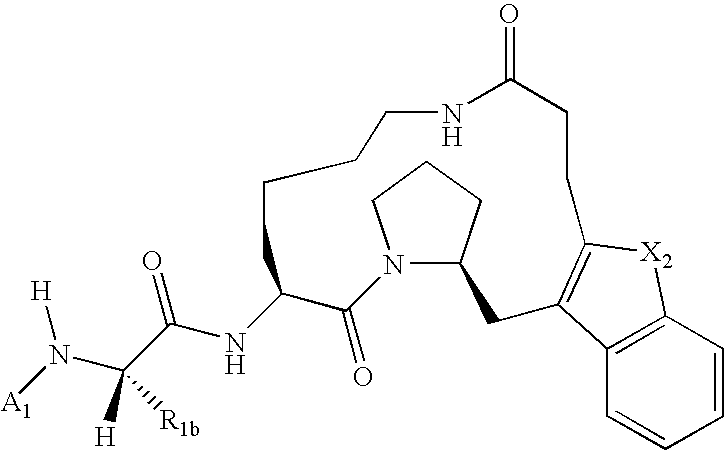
N(C([H])(C(=O)NC1C(=O)N2C(CCC2)CC2=C([X2]C3=C2C=CC=C3)CCC(=O)NCCCC1)[R1b])([A1])[H]
